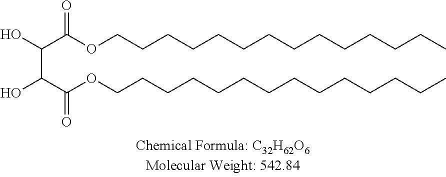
CCCCCCCCCCCCCCOC(C(C(C(OCCCCCCCCCCCCCC)=O)O)O)=O
